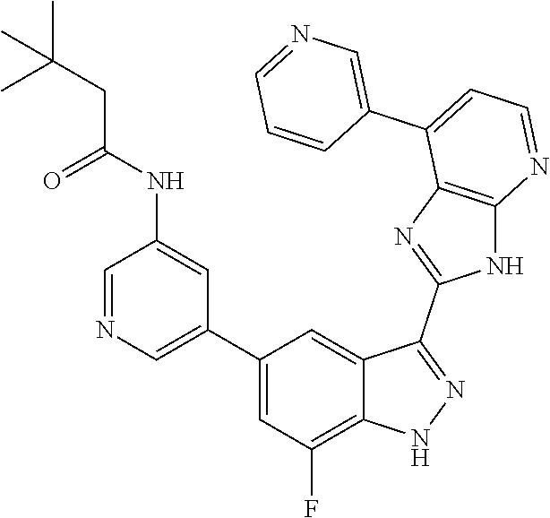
C1=NC=C(C2=CC(F)=C3C(=C2)C(C2=NC4=C(N2)N=CC=C4C2=CN=CC=C2)=NN3)C=C1NC(CC(C)(C)C)=O
